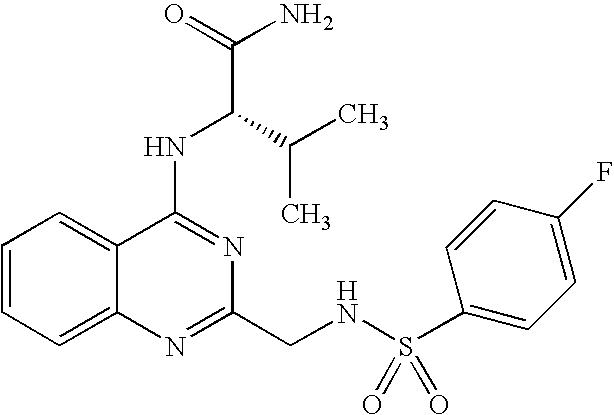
C1=CC=C2C(=C1)C(NC(C(N)=O)C(C)C)=NC(CNS(C1=CC=C(F)C=C1)(=O)=O)=N2
